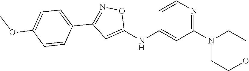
C1=CN=C(N2CCOCC2)C=C1NC1=CC(C2=CC=C(OC)C=C2)=NO1
